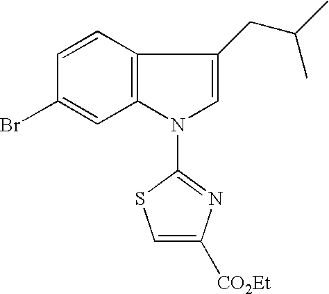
C12=C(C=CC(Br)=C1)C(CC(C)C)=CN2C1=NC([CO2Et])=CS1
